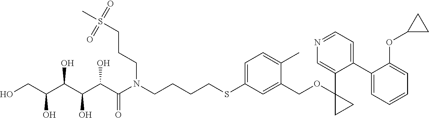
OCC(C(C(C(C(N(CCCCSC1=CC=C(C)C(COC2(C3=CN=CC=C3C3=CC=CC=C3OC3CC3)CC2)=C1)CCCS(C)(=O)=O)=O)O)O)O)O
